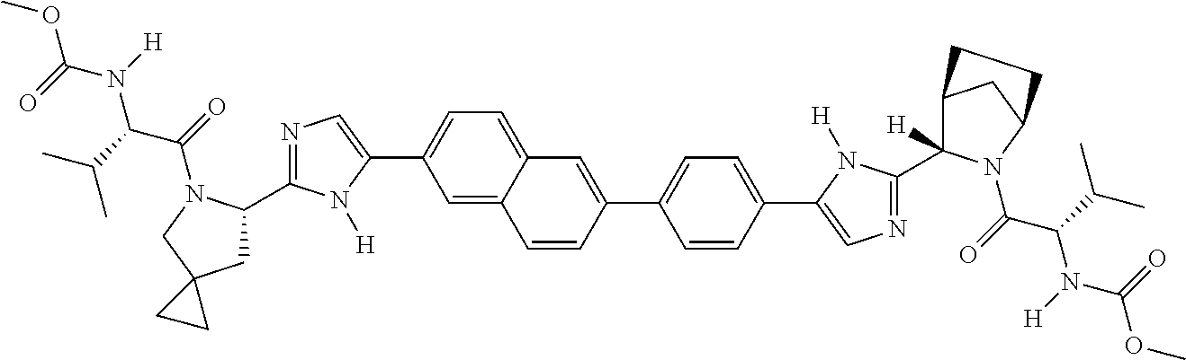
C1=C2C(=CC=C1C1=CN=C(C3CC4(CN3C(C(N(C(OC)=O)[H])C(C)C)=O)CC4)N1[H])C=C(C1=CC=C(C3=CN=C(C4([H])C5CC(N4C(C(N(C(OC)=O)[H])C(C)C)=O)CC5)N3[H])C=C1)C=C2
